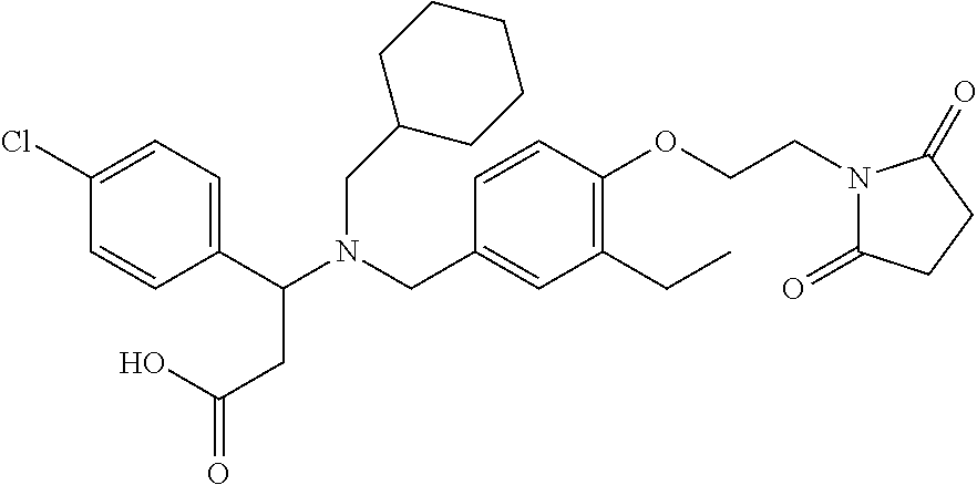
C1(C(N(CC2=CC(CC)=C(OCCN3C(=O)CCC3=O)C=C2)CC2CCCCC2)CC(=O)O)=CC=C(Cl)C=C1
